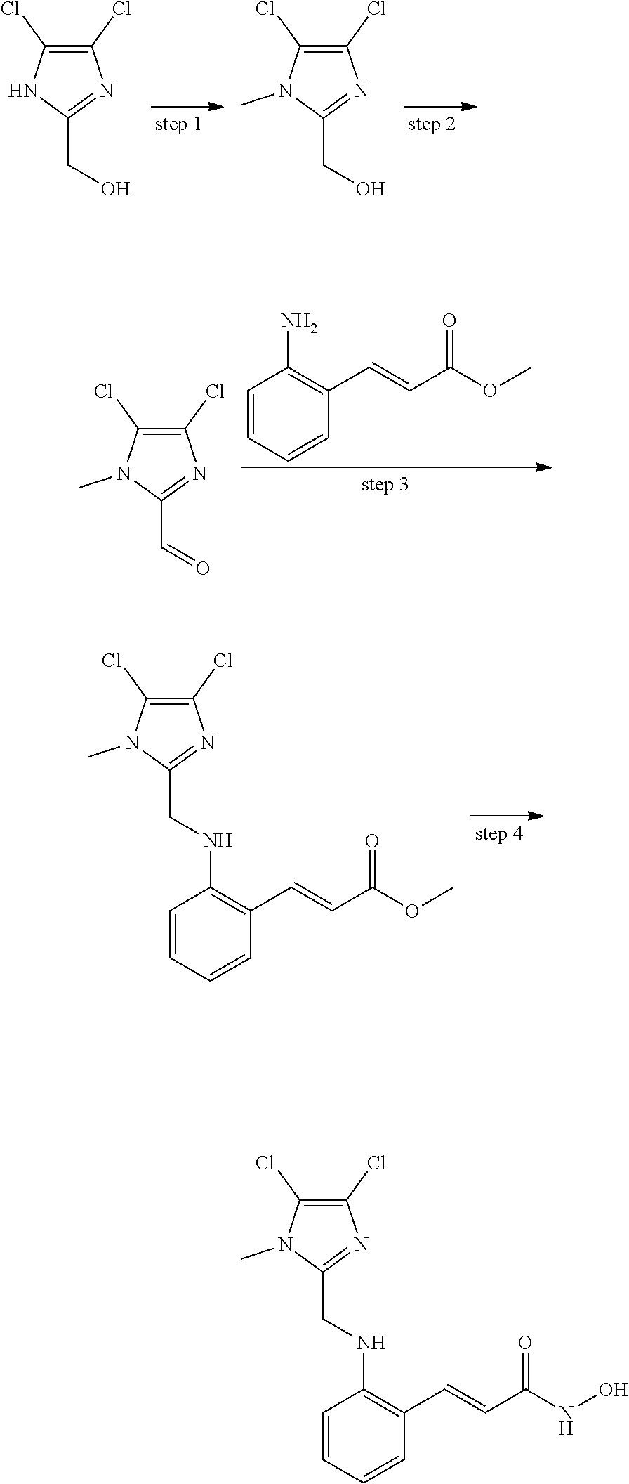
C1(Cl)=C(Cl)NC(CO)=N1.C1(Cl)=C(Cl)N(C)C(CO)=N1.C1(Cl)=C(Cl)N(C)C(C=O)=N1.C1=CC=CC(C=CC(OC)=O)=C1N.C1(Cl)=C(Cl)N(C)C(CNC2=C(C=CC(OC)=O)C=CC=C2)=N1.C1(Cl)=C(Cl)N(C)C(CNC2=C(C=CC(NO)=O)C=CC=C2)=N1
